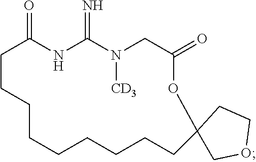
C1CCCCCCCCC2(OC(=O)CN([CD3])C(=N)NC1=O)COCC2
